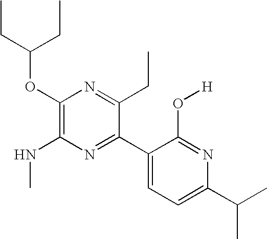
CCC(CC)OC1=C(NC)N=C(C2=CC=C(C(C)C)N=C2O[H])C(CC)=N1
